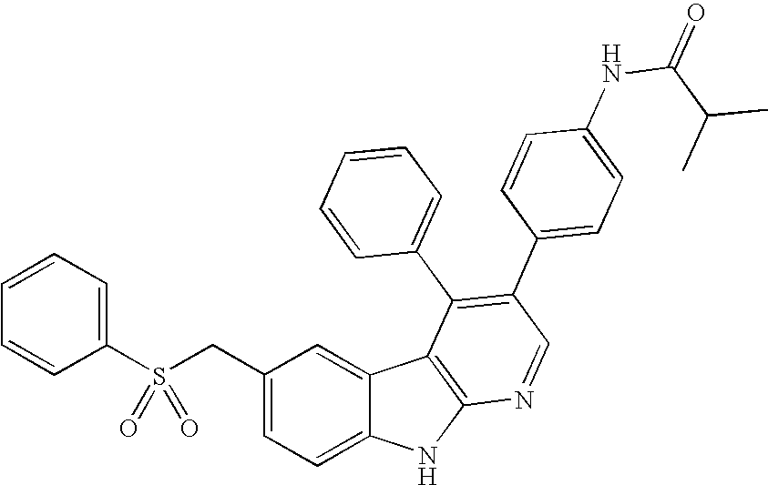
S(CC1=CC=C2C(=C1)C1=C(N2)N=CC(C2=CC=C(NC(=O)C(C)C)C=C2)=C1C1=CC=CC=C1)(C1=CC=CC=C1)(=O)=O
